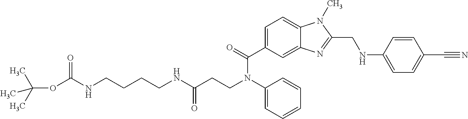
N(C(CCN(C1=CC=CC=C1)C(=O)C1=CC=C2C(=C1)N=C(CNC1=CC=C(C#N)C=C1)N2C)=O)CCCCNC(OC(C)(C)C)=O
